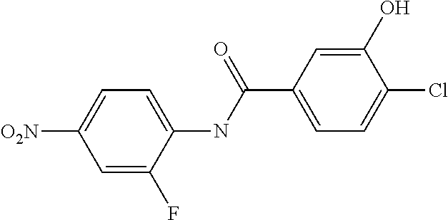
C1=C(F)C(NC(C2=CC=C(Cl)C(O)=C2)=O)=CC=C1[O2N]
